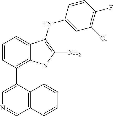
C1(Cl)=C(F)C=CC(NC2=C(N)SC3=C(C4=CN=CC5=C4C=CC=C5)C=CC=C32)=C1
